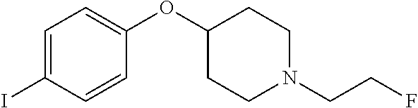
C1=C(I)C=CC(OC2CCN(CCF)CC2)=C1
